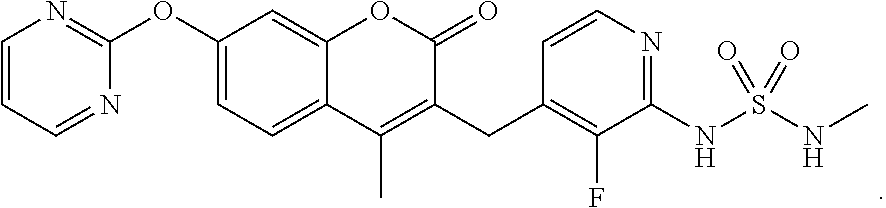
N1=CC=CN=C1OC1=CC=C2C(=C1)OC(=O)C(CC1=C(F)C(NS(NC)(=O)=O)=NC=C1)=C2C
